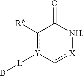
c1([R6])[Y]([L]B)-c[X][NH]C1=O
